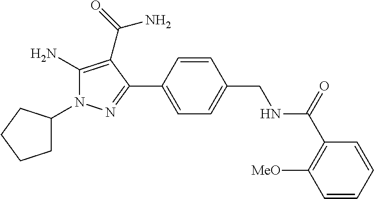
C1(N)=C(C(=O)N)C(C2=CC=C(CNC(C3=C([MeO])C=CC=C3)=O)C=C2)=NN1C1CCCC1
